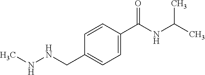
C1=CC(C(NC(C)C)=O)=CC=C1CNNC
